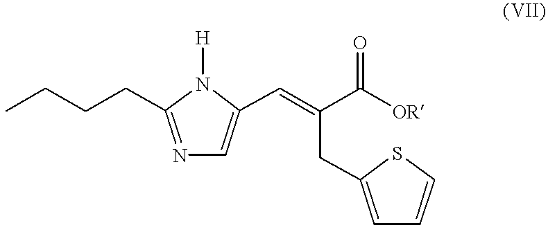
CCCCC1=NC=C(C=C(CC2=CC=CS2)C([OR])=O)N1[H]
